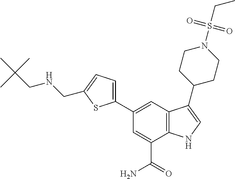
C1(C2=CC=C(CNCC(C)(C)C)S2)=CC2=C(C(C(=O)N)=C1)NC=C2C1CCN(S(CC)(=O)=O)CC1
